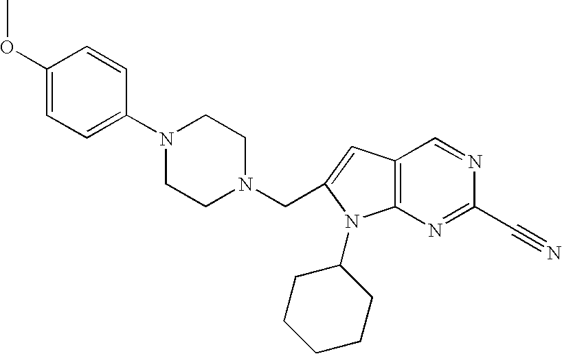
COC1=CC=C(N2CCN(CC3=CC4=C(N3C3CCCCC3)N=C(C#N)N=C4)CC2)C=C1
